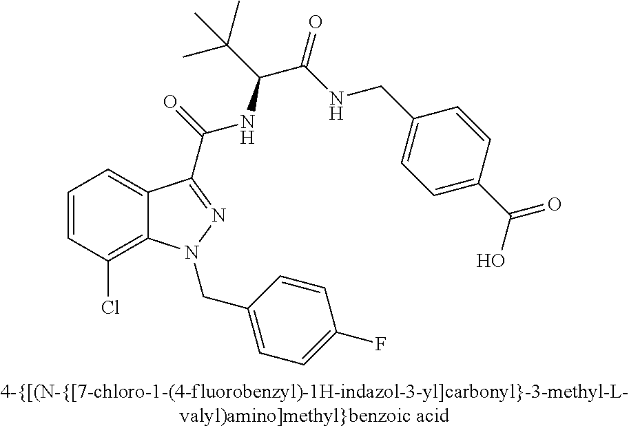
C1=CC(Cl)=C2C(=C1)C(C(=O)NC(C(C)(C)C)C(=O)NCC1=CC=C(C(=O)O)C=C1)=NN2CC1=CC=C(F)C=C1
